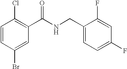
C1=CC(Br)=CC(C(NCC2=CC=C(F)C=C2F)=O)=C1Cl
